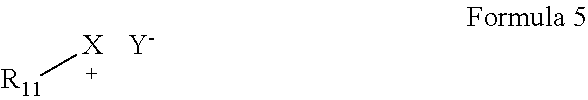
[R11][X].[Y]
